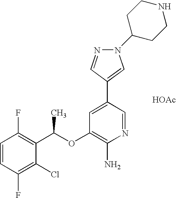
C1=CC(F)=C(Cl)C(C(C)OC2=C(N)N=CC(C3=CN(C4CCNCC4)N=C3)=C2)=C1F.[HOAc]
